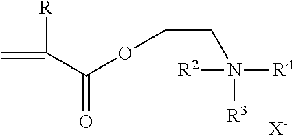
C=C([R])C(OCCN([R3])([R2])[R4])=O.[X-]
